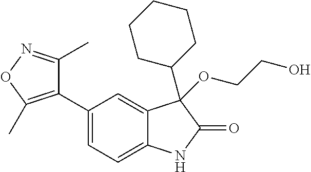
C1(C2=CC=C3C(=C2)C(C2CCCCC2)(OCCO)C(=O)N3)=C(C)ON=C1C
